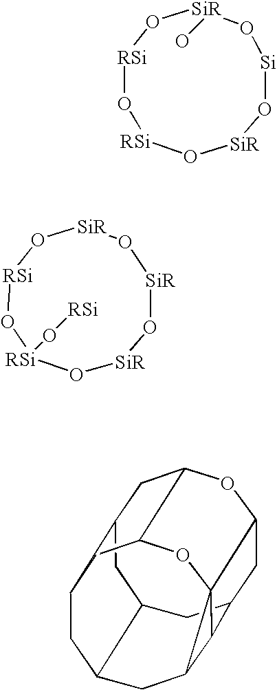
O1[Si]O[SiR]O[RSi]O[RSi]O[SiR]1O.O1[SiR]O[SiR]O[RSi](O[RSi])O[RSi]O[SiR]1.C12CC3CC4CC5OC(C1)C16C(CC3CC4CC5O1)C26
